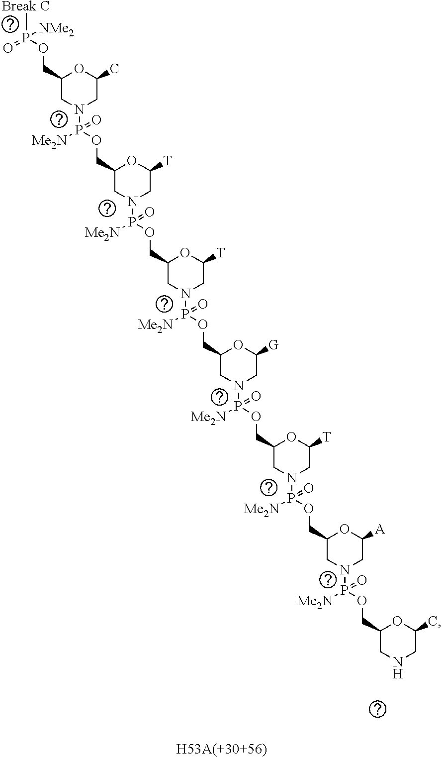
[Break C]P(OCC1CN(P(OCC2CN(P(OCC3CN(P(OCC4CN(P(OCC5CN(P(OCC6CN(P(OCC7CNCC(C)O7)([Me2N])=O)CC([A])O6)([Me2N])=O)CC([T])O5)([Me2N])=O)CC([G])O4)([Me2N])=O)CC([T])O3)([Me2N])=O)CC([T])O2)([Me2N])=O)CC(C)O1)(=O)[NMe2]
